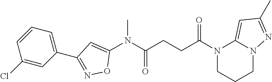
N1(C(CCC(N(C2=CC(C3=CC=CC(Cl)=C3)=NO2)C)=O)=O)CCCN2C1=CC(C)=N2
